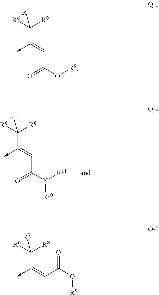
[R6]C([R7])(C(=CC(O[R9])=O)->C)[R8].[R6]C([R7])(C(=CC(N([R11])[R10])=O)->C)[R8].[R6]C([R7])(C(=CC(O[R9])=O)->C)[R8]
